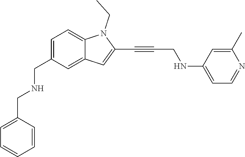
N1(CC)C2=CC=C(CNCC3=CC=CC=C3)C=C2C=C1C#CCNC1=CC=NC(C)=C1
